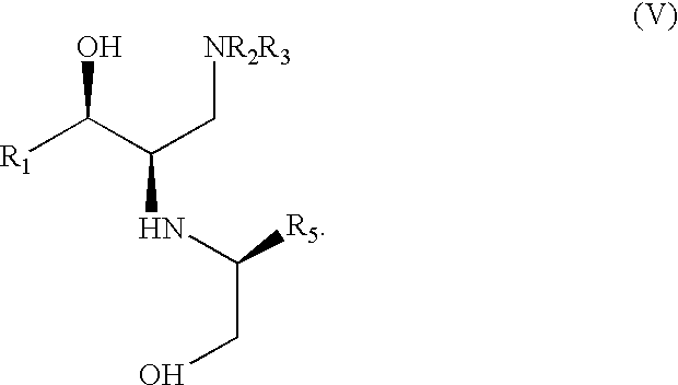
N(C(C([R1])O)C[NR2R3])C(CO)[R5]
